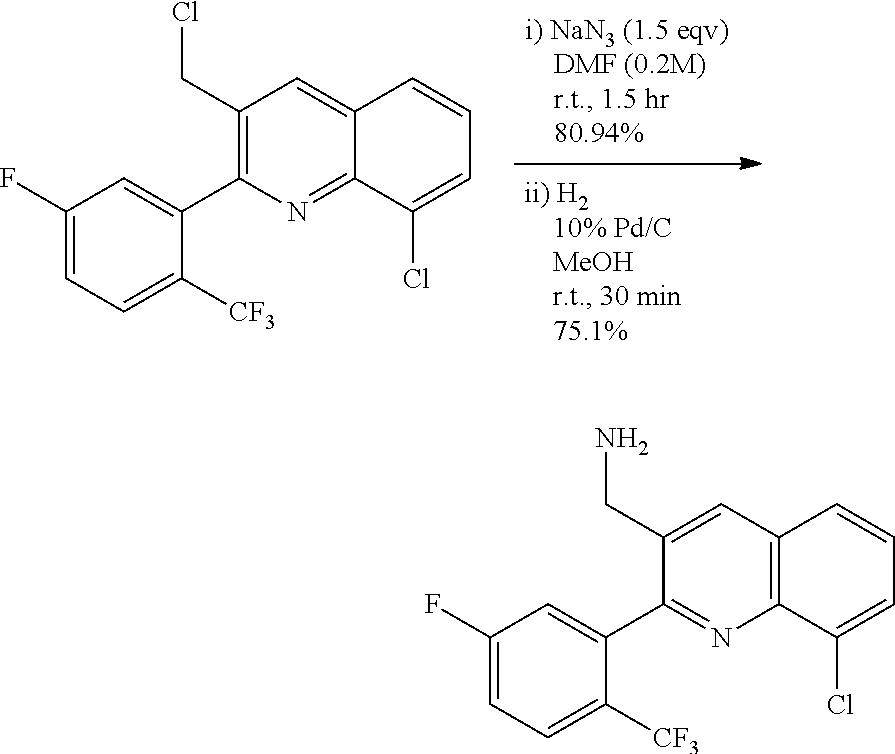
C1(CN)=CC2=C(C(Cl)=CC=C2)N=C1C1=CC(F)=CC=C1[CF3].C1(CCl)=C(C2=CC(F)=CC=C2[CF3])N=C2C(=C1)C=CC=C2Cl
